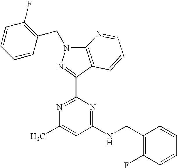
N1=C(C2=NN(CC3=C(F)C=CC=C3)C3=C2C=CC=N3)N=C(NCC2=C(F)C=CC=C2)C=C1C
